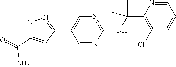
C1(C2=CN=C(NC(C3=C(Cl)C=CC=N3)(C)C)N=C2)=NOC(C(=O)N)=C1
